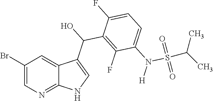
C1(Br)=CN=C2C(=C1)C(C(O)C1=C(F)C(N([H])S(=O)(=O)C(C)C)=CC=C1F)=CN2
